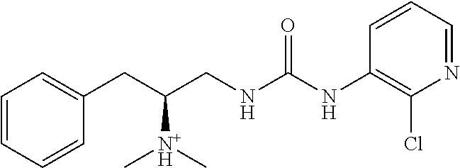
C1=C(CC(CNC(NC2=C(Cl)N=CC=C2)=O)[N+H](C)C)C=CC=C1
